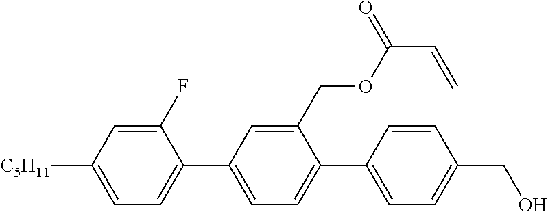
C1(F)=CC([C5H11])=CC=C1C1=CC=C(C2=CC=C(CO)C=C2)C(COC(C=C)=O)=C1
